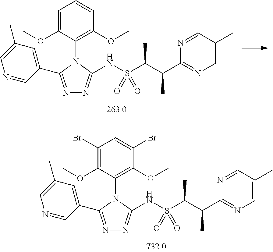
N1=C(C2=CC(C)=CN=C2)N(C2=C(OC)C(Br)=CC(Br)=C2OC)C(NS(C(C(C2=NC=C(C)C=N2)C)C)(=O)=O)=N1.N1=C(C2=CC(C)=CN=C2)N(C2=C(OC)C=CC=C2OC)C(NS(C(C(C2=NC=C(C)C=N2)C)C)(=O)=O)=N1
